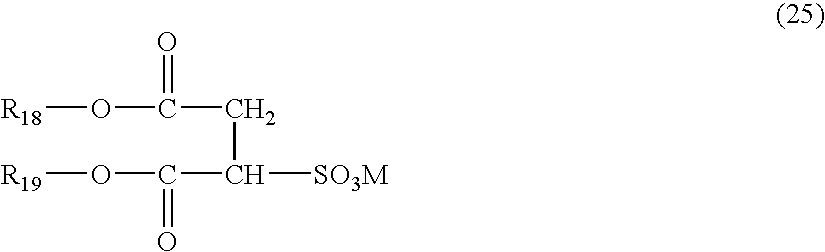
[R18]OC(CC(C(O[R19])=O)[SO3M])=O
